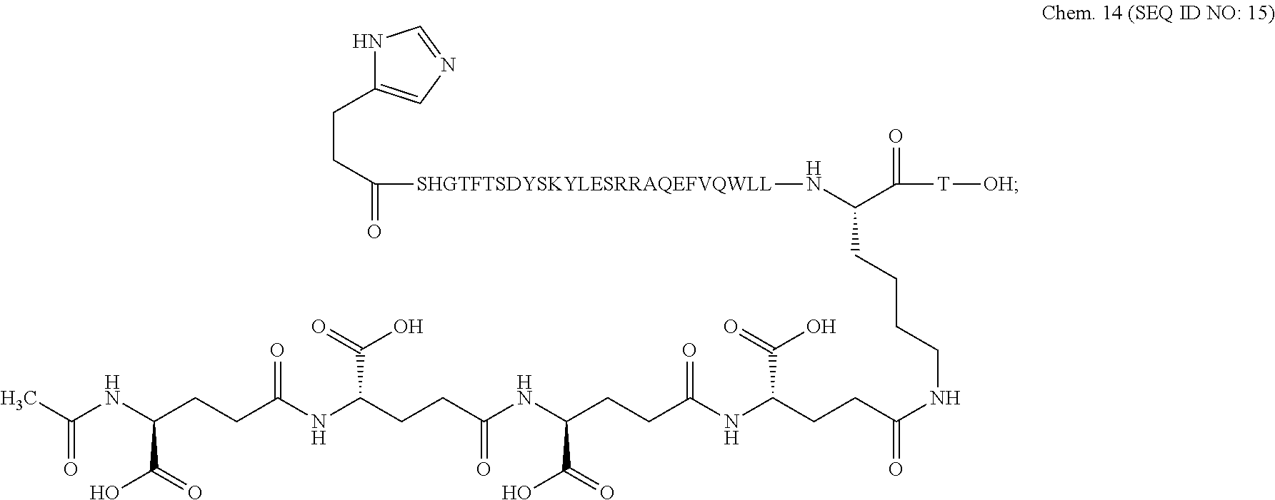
N1C(CCC([SHGTFTSDYSKYLESRRAQEFVQWLL]NC(C(=O)[T][OH])CCCCNC(CCC(NC(CCC(NC(CCC(NC(CCC(NC(C)=O)C(=O)O)=O)C(=O)O)=O)C(=O)O)=O)C(=O)O)=O)=O)=CN=C1
